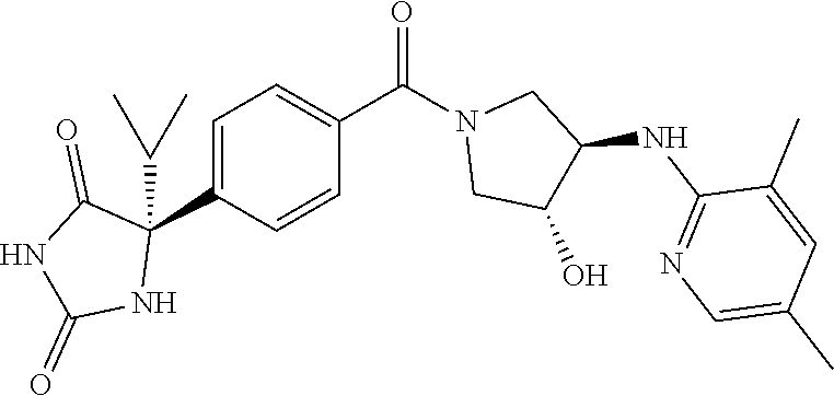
C1=C(C2(C(C)C)C(=O)NC(=O)N2)C=CC(C(N2CC(O)C(NC3=NC=C(C)C=C3C)C2)=O)=C1
